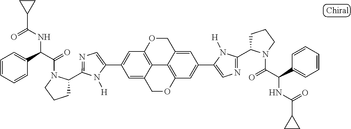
C1(C2=CC3=C4C(=C2)COC2=C4C(=CC(C4=CN=C(C5CCCN5C(=O)C(C5=CC=CC=C5)NC(=O)C5CC5)N4[H])=C2)CO3)=CN=C(C2CCCN2C(=O)C(C2=CC=CC=C2)NC(=O)C2CC2)N1[H]
